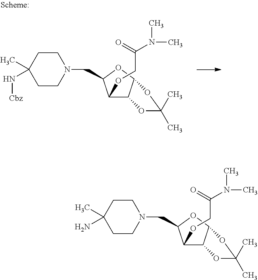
N1(CC2C(OCC(N(C)C)=O)C3C(O2)OC(C)(C)O3)CCC(C)(N[Cbz])CC1.N1(CC2C(OCC(N(C)C)=O)C3C(O2)OC(C)(C)O3)CCC(C)(N)CC1
